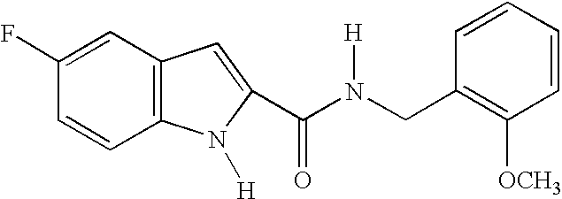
C1=C(F)C=CC2=C1C=C(C(N(CC1=C([OCH3])C=CC=C1)[H])=O)N2[H]
